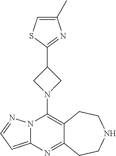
N1(C2=C3C(=NC4=CC=NN24)CCNCC3)CC(C2=NC(C)=CS2)C1
